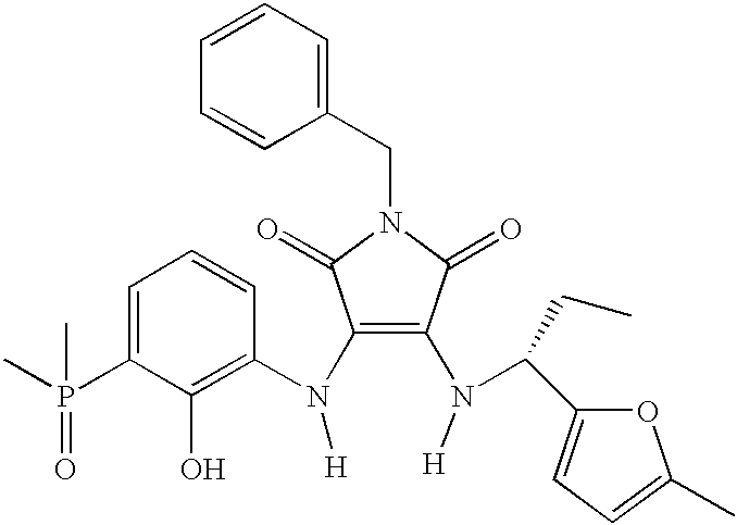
C1(N([H])C2=C(O)C(P(C)(=O)C)=CC=C2)=C(N([H])C(C2=CC=C(C)O2)CC)C(=O)N(CC2=CC=CC=C2)C1=O
